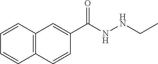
C12=C(C=CC=C1)C=C(C(NNCC)=O)C=C2
